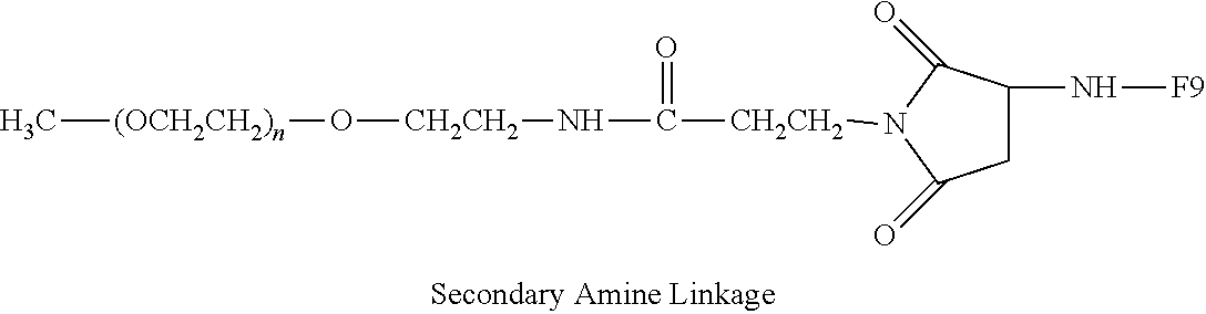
[(OCH2CH2)n](C)O[CH2CH2]NC([CH2CH2]N1C(=O)CC(N[F9])C1=O)=O
